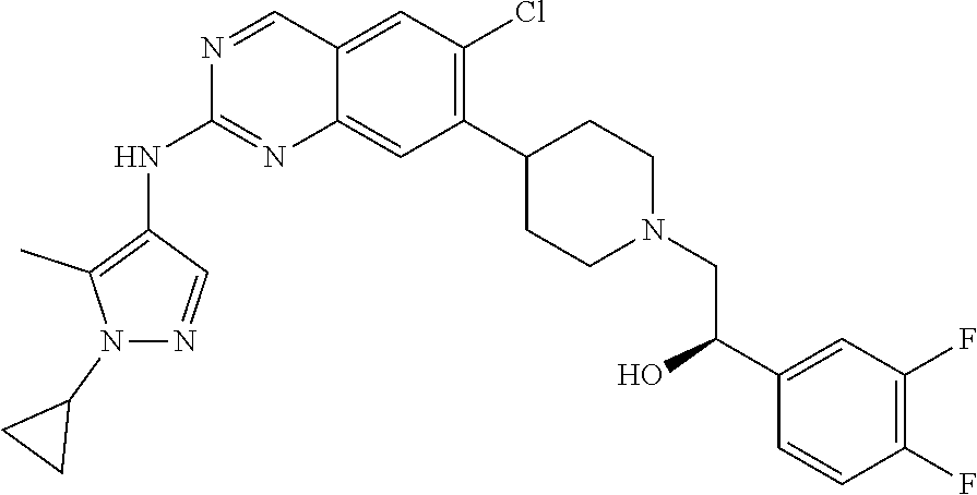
C12=CC(Cl)=C(C3CCN(CC(C4=CC(F)=C(F)C=C4)O)CC3)C=C1N=C(NC1=C(C)N(C3CC3)N=C1)N=C2
